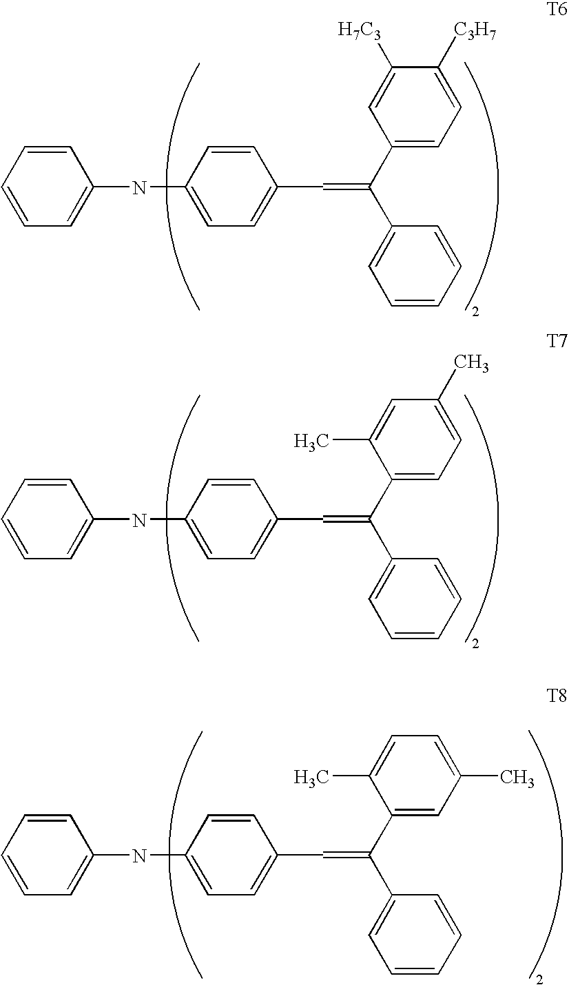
C1=C(NC2=CC=C(C=C(C3=CC=C([C3H7])C([H7C3])=C3)C3=CC=CC=C3)C=C2)C=CC=C1.C1=C(NC2=CC=C(C=C(C3=CC=C(C)C=C3C)C3=CC=CC=C3)C=C2)C=CC=C1.C1=C(NC2=CC=C(C=C(C3=CC(C)=CC=C3C)C3=CC=CC=C3)C=C2)C=CC=C1
